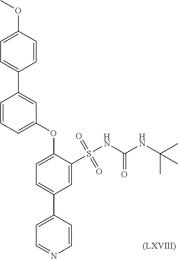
[(LXVIII)].C1(OC)=CC=C(C2=CC(OC3=CC=C(C4=CC=NC=C4)C=C3S(NC(NC(C)(C)C)=O)(=O)=O)=CC=C2)C=C1
